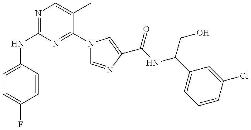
N(C1=NC=C(C)C(N2C=NC(C(NC(C3=CC=CC(Cl)=C3)CO)=O)=C2)=N1)C1=CC=C(F)C=C1
